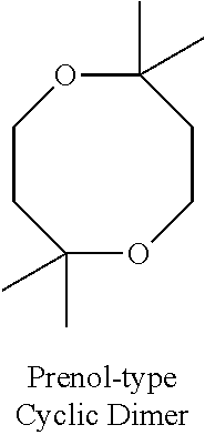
C1(C)(C)OCCC(C)(C)OCC1
